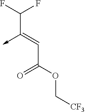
C(C(OC[CF3])=O)=C(C(F)F)->C
